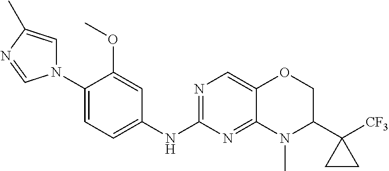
C1(N2C=C(C)N=C2)=CC=C(NC2=NC=C3C(=N2)N(C)C(C2([CF3])CC2)CO3)C=C1OC
